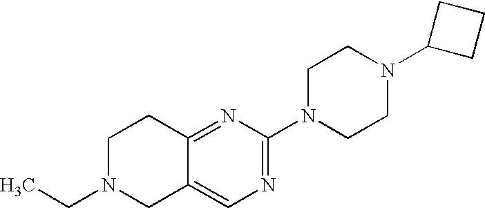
CCN1CC2=CN=C(N3CCN(C4CCC4)CC3)N=C2CC1
